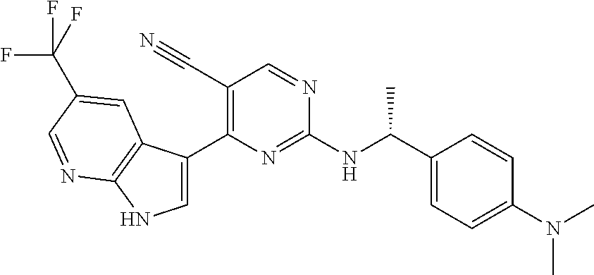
C1=C(C2=C(C#N)C=NC(NC(C3=CC=C(N(C)C)C=C3)C)=N2)C2=C(N1)N=CC(C(F)(F)F)=C2
